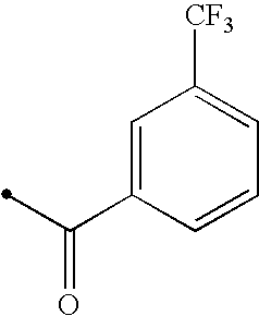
C1=CC(C(=O)C)=CC([CF3])=C1
